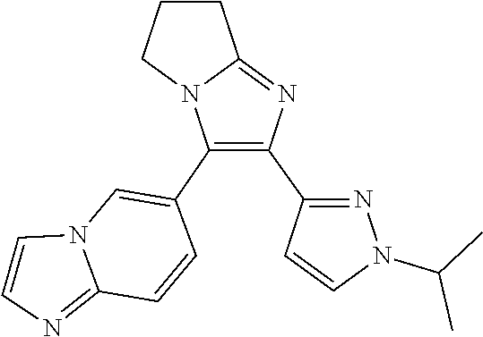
CC(N1N=C(C2=C(C3=CN4C(=NC=C4)C=C3)N3C(=N2)CCC3)C=C1)C
